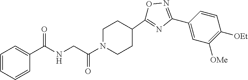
C1=CC(C2=NOC(C3CCN(C(=O)CNC(C4=CC=CC=C4)=O)CC3)=N2)=CC([OMe])=C1[OEt]
